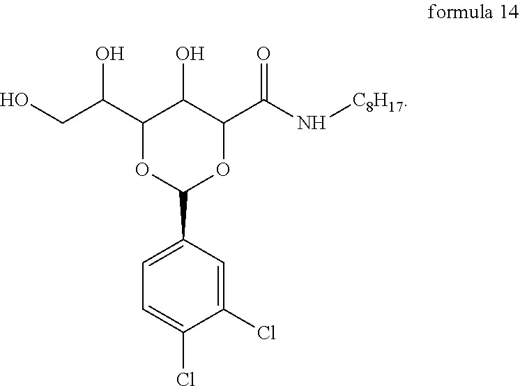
C1(C(CO)O)OC(C2=CC=C(Cl)C(Cl)=C2)OC(C(N[C8H17])=O)C1O
